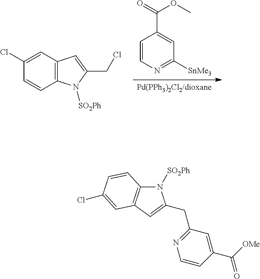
[Pd(PPh3)2Cl2/dioxane].C1=CN=C([SnMe3])C=C1C(=O)OC.C1=CC2=C(C=C1Cl)C=C(CCl)N2[SO2Ph].N1([SO2Ph])C2=C(C=C1CC1=NC=CC(C([OMe])=O)=C1)C=C(Cl)C=C2
